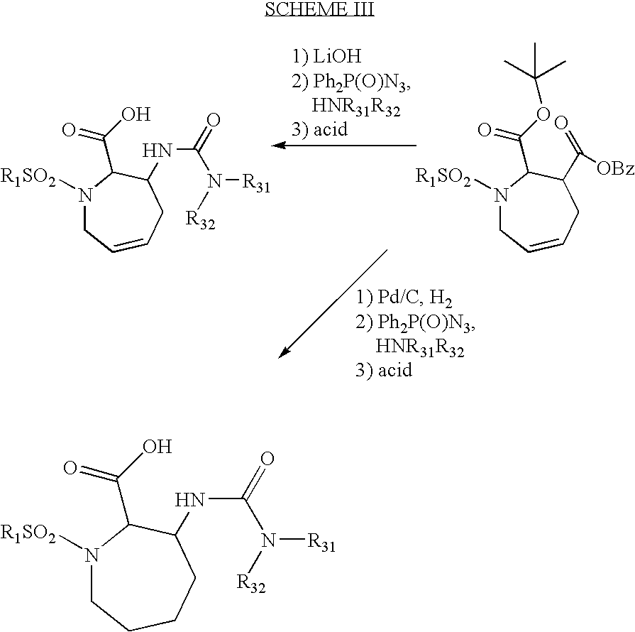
N1([R1SO2])CC=CCC(NC(=O)N([R31])[R32])C1C(O)=O.N1([R1SO2])CC=CCC(C(=O)[OBz])C1C(OC(C)(C)C)=O.N1([R1SO2])CCCCC(NC(=O)N([R31])[R32])C1C(O)=O
